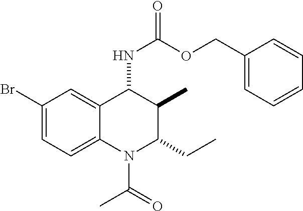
C1(Br)=CC=C2C(=C1)C(NC(=O)OCC1=CC=CC=C1)C(C)C(CC)N2C(=O)C
